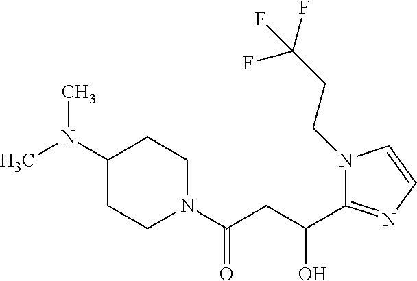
C1(N(C)C)CCN(C(CC(C2=NC=CN2CCC(F)(F)F)O)=O)CC1
